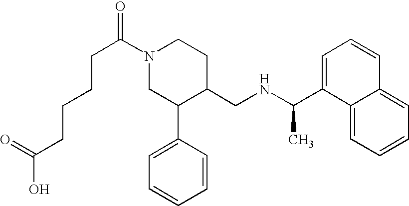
N1(C(CCCCC(O)=O)=O)CC(C2=CC=CC=C2)C(CNC(C)C2=CC=CC3=CC=CC=C23)CC1
